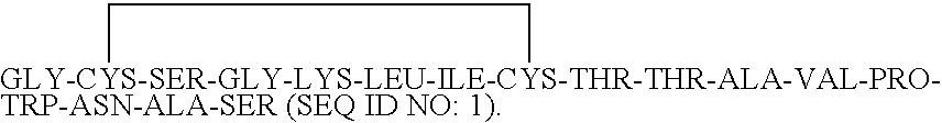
[GLY-CYS-SER-GLY-LYS-LEU-ILE-CYS-THR-THR-ALA-VAL-PRO-TRP-ASN-ALA-SER (SEQ ID NO: 1)]1CC1
